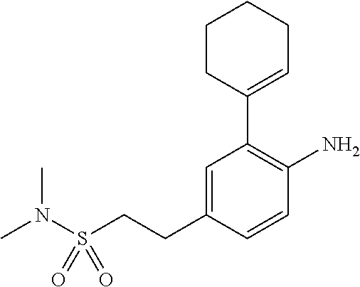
N(C)(S(CCC1=CC(C2=CCCCC2)=C(N)C=C1)(=O)=O)C
